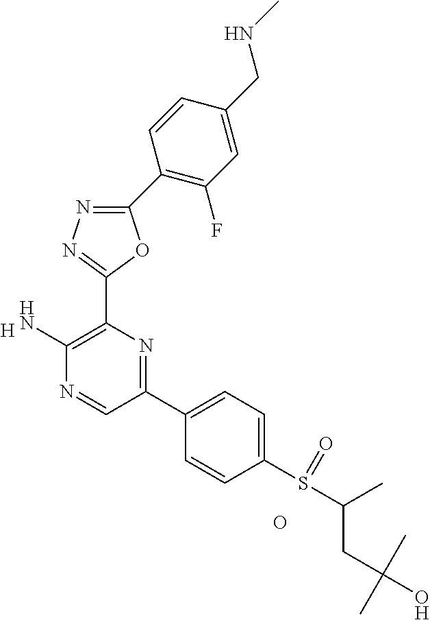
[H].C1(N)=C(C2=NN=C(C3=C(F)C=C(CNC)C=C3)O2)N=C(C2=CC=C(S(C(C)CC(O)(C)C)=O)C=C2)C=N1.O
